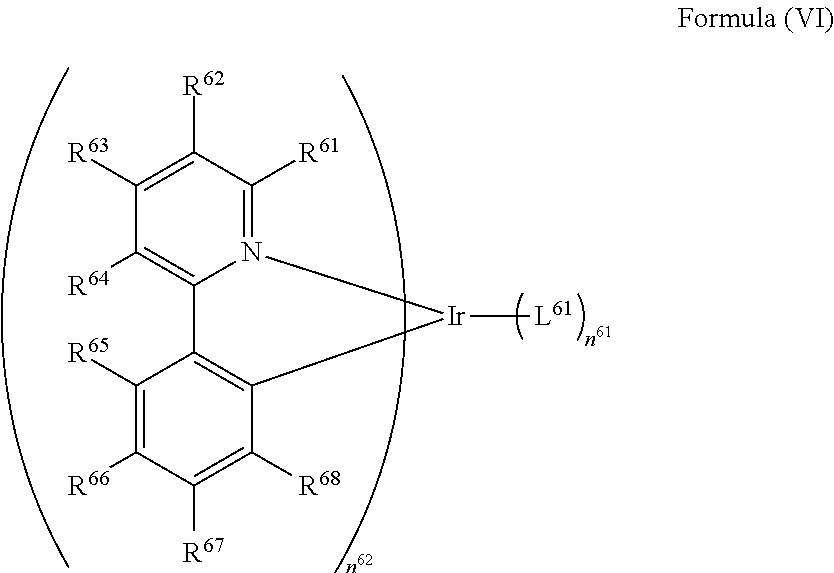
C1([R62])=C([R63])C([R64])=C2N(=C1[R61])[Ir]([L61])C1=C2C([R65])=C([R66])C([R67])=C1[R68]
